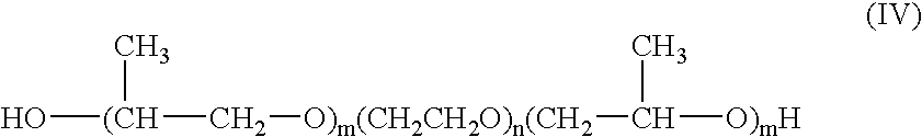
C[(CH](C[O)m(CH2CH2O)n(CH2]C([O)mH])C)O
